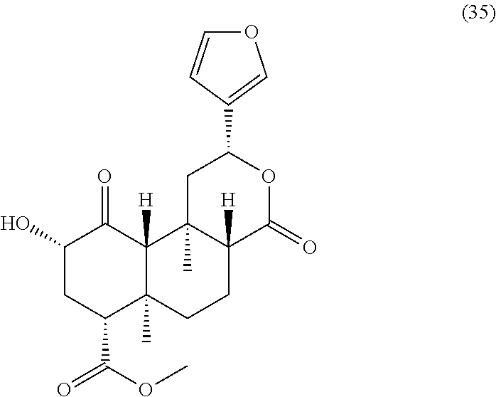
C1(O)CC(C(OC)=O)C2(C)C([H])(C1=O)C1(C)C([H])(CC2)C(=O)OC(C2=COC=C2)C1
